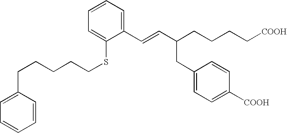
C1=CC=C(C=CC(CCCC[COOH])CC2=CC=C([COOH])C=C2)C(SCCCCCC2=CC=CC=C2)=C1
